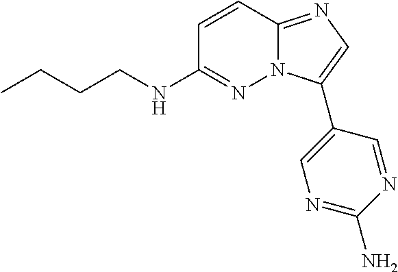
C1=CC2=NC=C(C3=CN=C(N)N=C3)N2N=C1NCCCC
